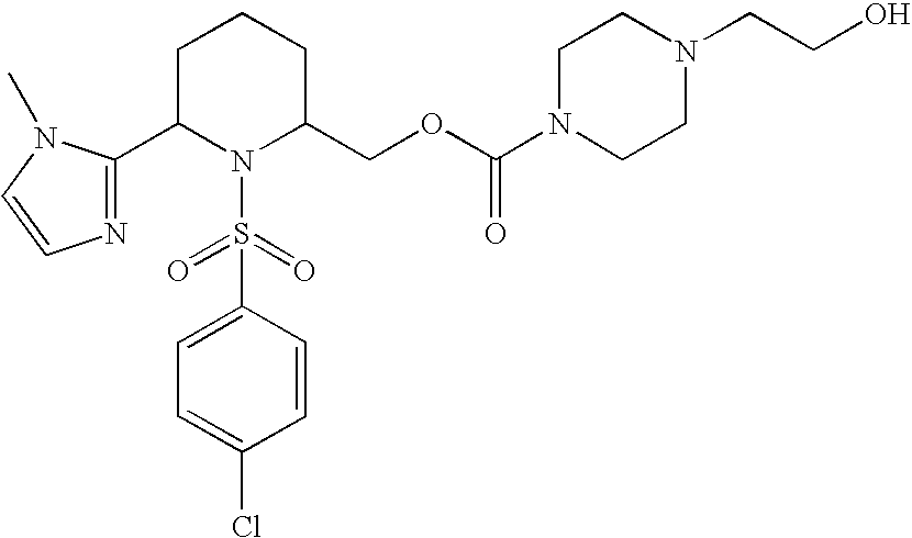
N1=C(C2N(S(=O)(=O)C3=CC=C(Cl)C=C3)C(COC(N3CCN(CCO)CC3)=O)CCC2)N(C)C=C1
